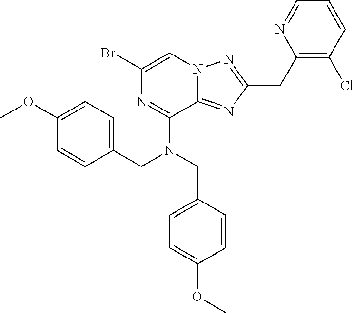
BrC1=CN2C(=NC(CC3=C(Cl)C=CC=N3)=N2)C(N(CC2=CC=C(OC)C=C2)CC2=CC=C(OC)C=C2)=N1
